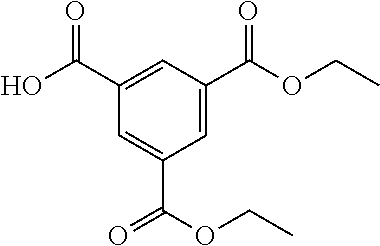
C1=C(C(OCC)=O)C=C(C(O)=O)C=C1C(OCC)=O
